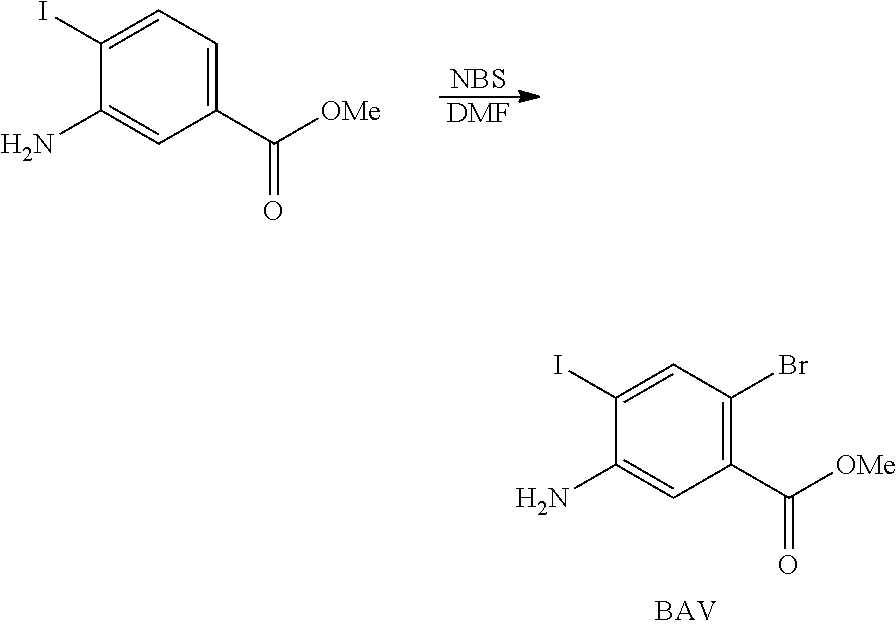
[NBS].[DMF].C1(C([OMe])=O)=CC=C(I)C(N)=C1.C1(C([OMe])=O)=C(Br)C=C(I)C(N)=C1
